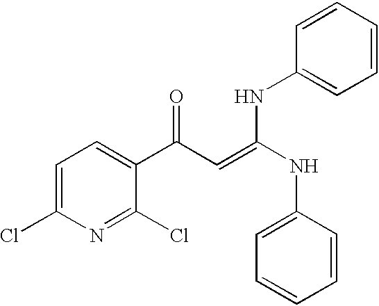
C1(Cl)=NC(Cl)=CC=C1C(C=C(NC1=CC=CC=C1)NC1=CC=CC=C1)=O
